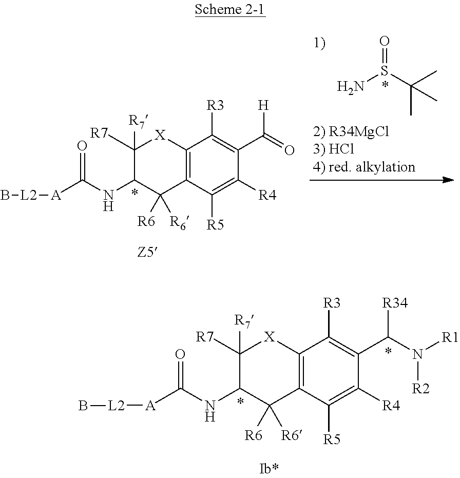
NS(C(C)(C)C)=O.C1([R7])([R7])C(NC([A][L2]B)=O)C([R6])([R6])C2=C([X]1)C([R3])=C(C(=O)[H])C([R4])=C2[R5].C1([R7])([R7])C(NC([A][L2]B)=O)C([R6])([R6])C2=C([X]1)C([R3])=C(C(N([R1])[R2])[R34])C([R4])=C2[R5]
